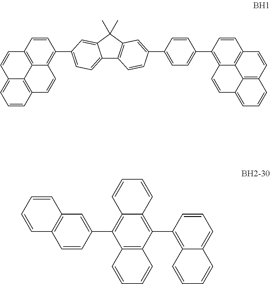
C12=CC=C(C3=C4C5=C(C=C3)C=CC3=CC=CC(=C53)C=C4)C=C1C(C)(C)C1=C2C=CC(C2=CC=C(C3=C4C5=C(C=C3)C=CC3=C5C(=CC=C3)C=C4)C=C2)=C1.C12=C(C=CC(C3=C4C(=C(C5=C6C(=CC=C5)C=CC=C6)C5=C3C=CC=C5)C=CC=C4)=C1)C=CC=C2
